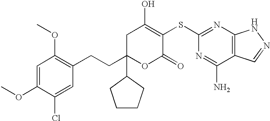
C1C(CCC2=C(OC)C=C(OC)C(Cl)=C2)(C2CCCC2)OC(=O)C(SC2=NC3=C(C(N)=N2)C=NN3)=C1O
